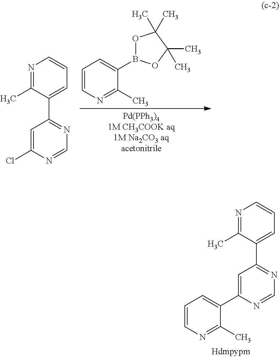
C1=CN=C(C)C(B2OC(C)(C)C(C)(C)O2)=C1.C1=C(Cl)N=CN=C1C1=CC=CN=C1C.C1=C(C2=CC=CN=C2C)N=CN=C1C1=CC=CN=C1C
